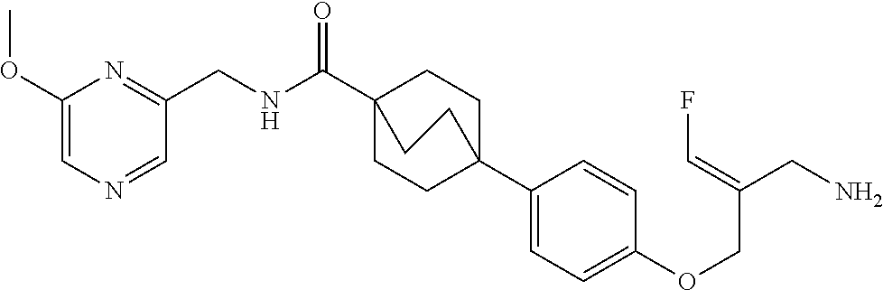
C1(C23CCC(C(NCC4=NC(OC)=CN=C4)=O)(CC2)CC3)=CC=C(OCC(CN)=CF)C=C1
